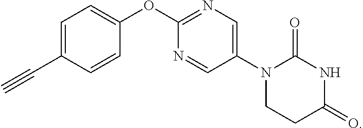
C1=C(C#C)C=CC(OC2=NC=C(N3CCC(=O)NC3=O)C=N2)=C1
